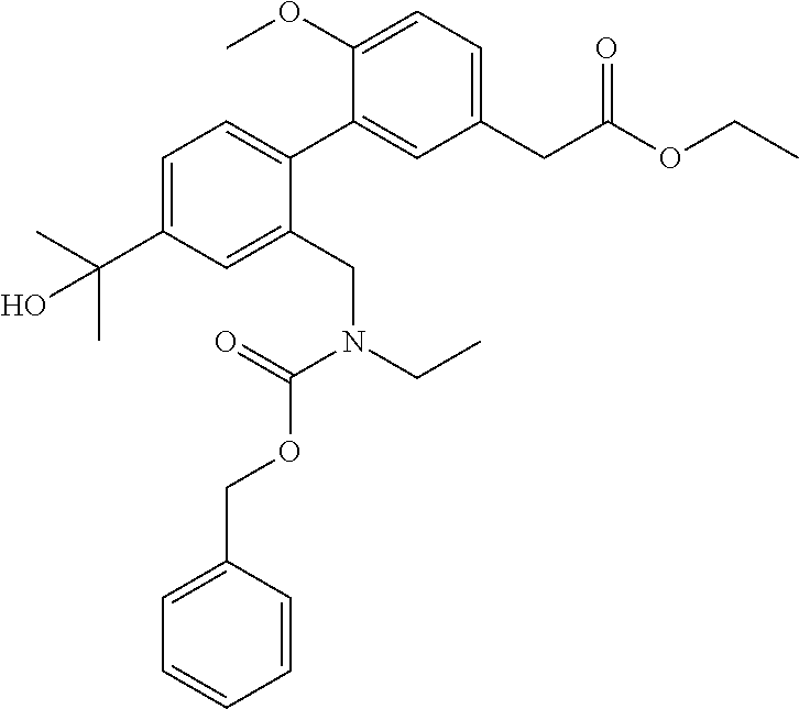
C1=C(C(O)(C)C)C=C(CN(CC)C(=O)OCC2=CC=CC=C2)C(C2=CC(CC(OCC)=O)=CC=C2OC)=C1
